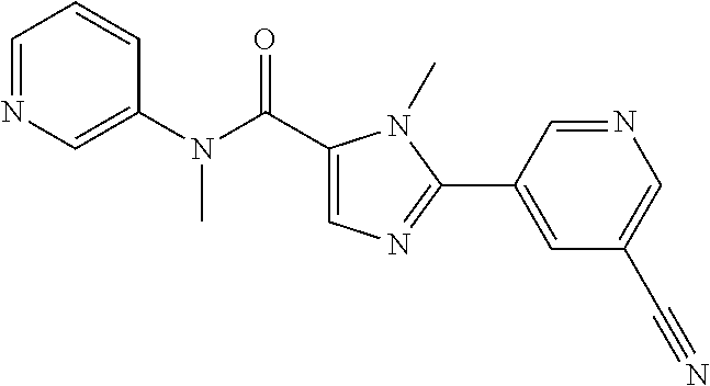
C1=CC=NC=C1N(C)C(=O)C1=CN=C(C2=CC(C#N)=CN=C2)N1C
